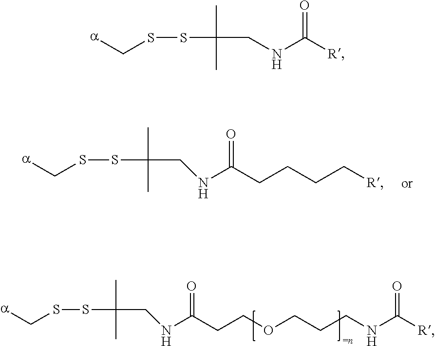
[a]CSSC(CNC([R])=O)(C)C.[a]CSSC(CNC(CCCC[R])=O)(C)C.[a]CSSC(CNC(CCOCCCNC([R])=O)=O)(C)C
